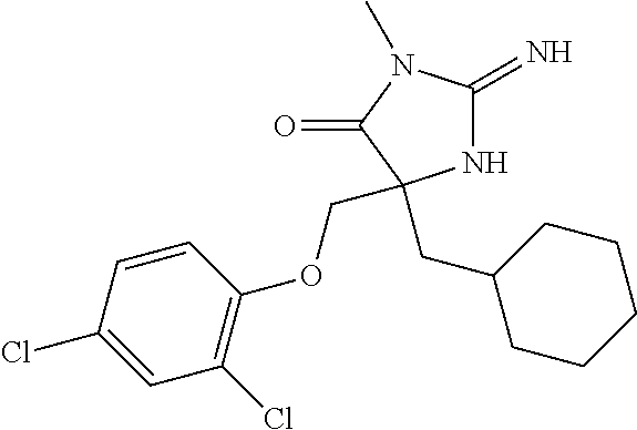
N1C(=N)N(C)C(=O)C1(CC1CCCCC1)COC1=C(Cl)C=C(Cl)C=C1
